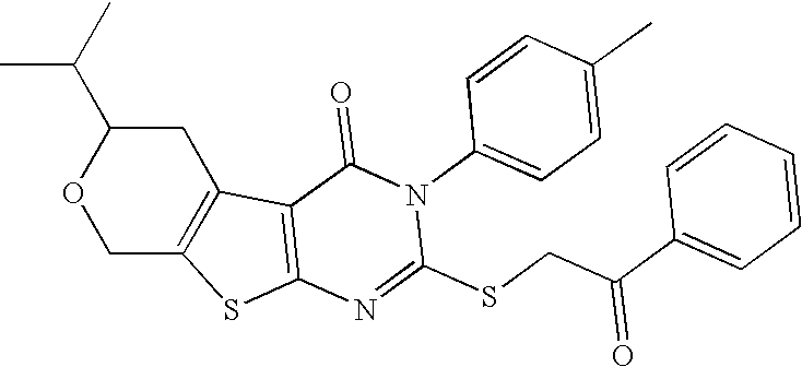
O1CC2=C(CC1C(C)C)C1=C(S2)N=C(SCC(C2=CC=CC=C2)=O)N(C2=CC=C(C)C=C2)C1=O
